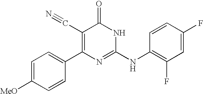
C1=CC(C2=C(C#N)C(=O)NC(NC3=C(F)C=C(F)C=C3)=N2)=CC=C1[MeO]
